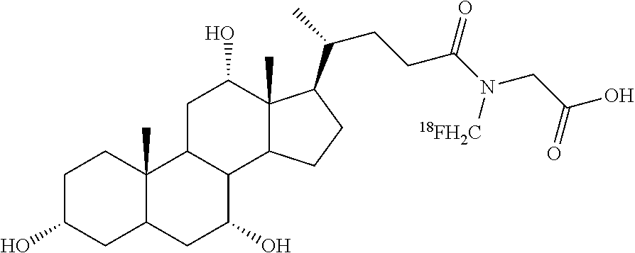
C1C(O)CC2C(C)(C1)C1C(C(O)C2)C2C(C)(C(O)C1)C(C(C)CCC(N(CC(O)=O)[18FH2C])=O)CC2
